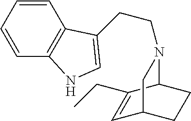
C(N1C2C(CC)=CC(CC2)C1)CC1=CNC2=C1C=CC=C2
